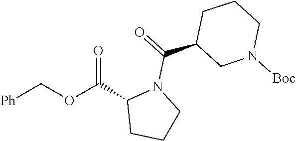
[Ph]COC(C1CCCN1C(C1CN([Boc])CCC1)=O)=O
